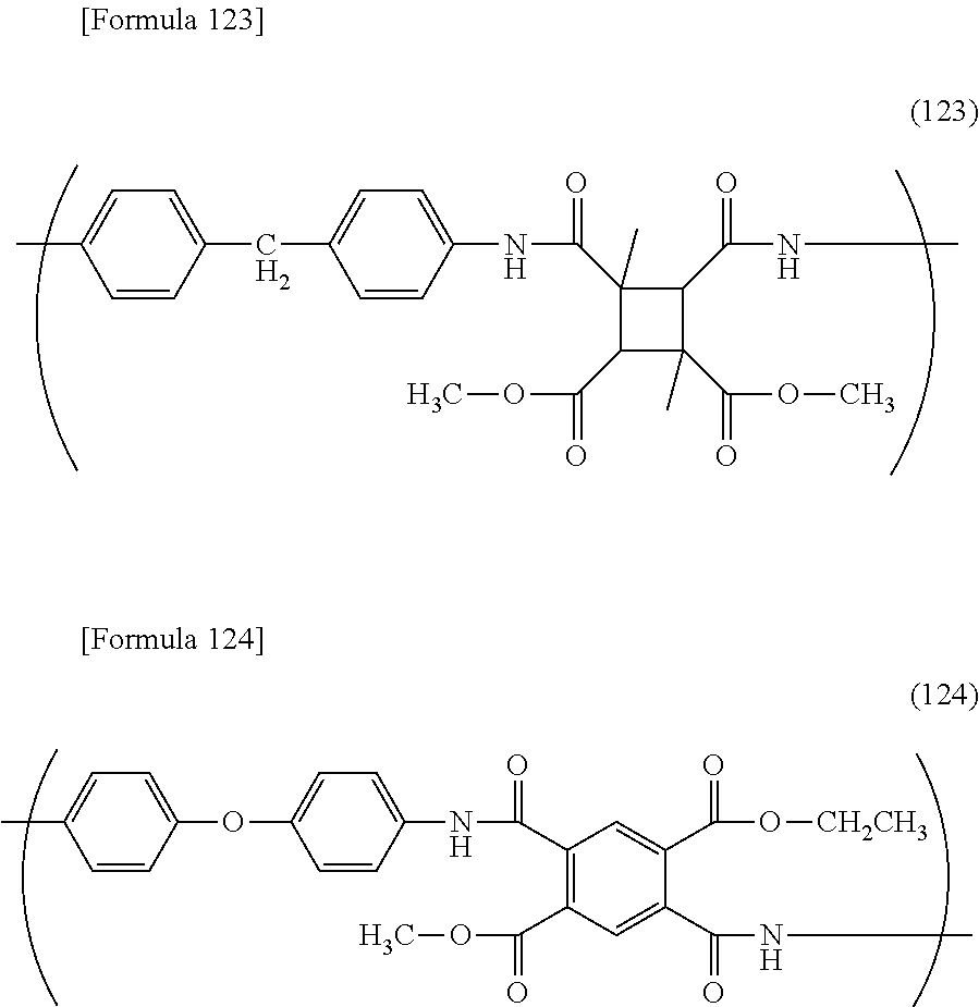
CC1=CC=C(OC2=CC=C(NC(=O)C3=C(C(OC)=O)C=C(C(=O)NC)C(C(O[CH2CH3])=O)=C3)C=C2)C=C1.CC1=CC=C(CC2=CC=C(NC(C3(C)C(C(OC)=O)C(C(=O)OC)(C)C3C(NC)=O)=O)C=C2)C=C1.[H2]
